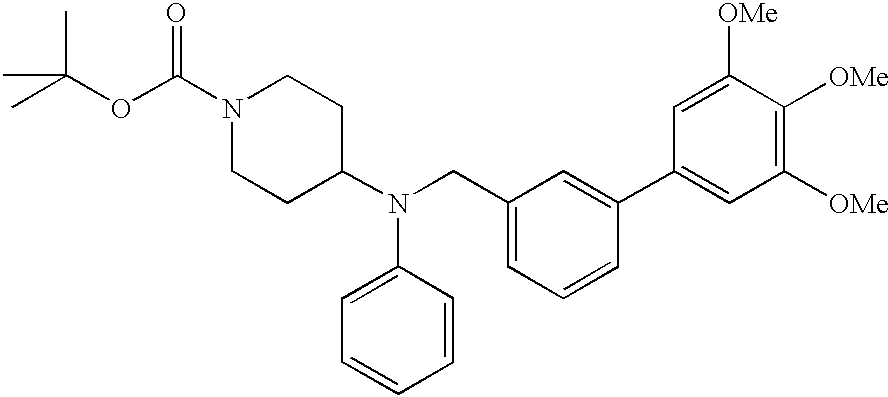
N1(C(OC(C)(C)C)=O)CCC(N(CC2=CC=CC(C3=CC([OMe])=C([OMe])C([OMe])=C3)=C2)C2=CC=CC=C2)CC1
